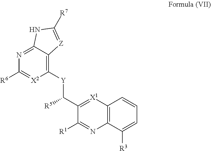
[X1]1=C(C([Y]C2=C3C(=NC([R6])=[X2]2)NC([R7])=[Z]3)[R5])C([R1])=NC2=C1C=CC=C2[R3]
